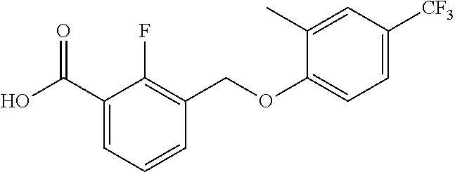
C1(C(O)=O)=CC=CC(COC2=CC=C([CF3])C=C2C)=C1F
